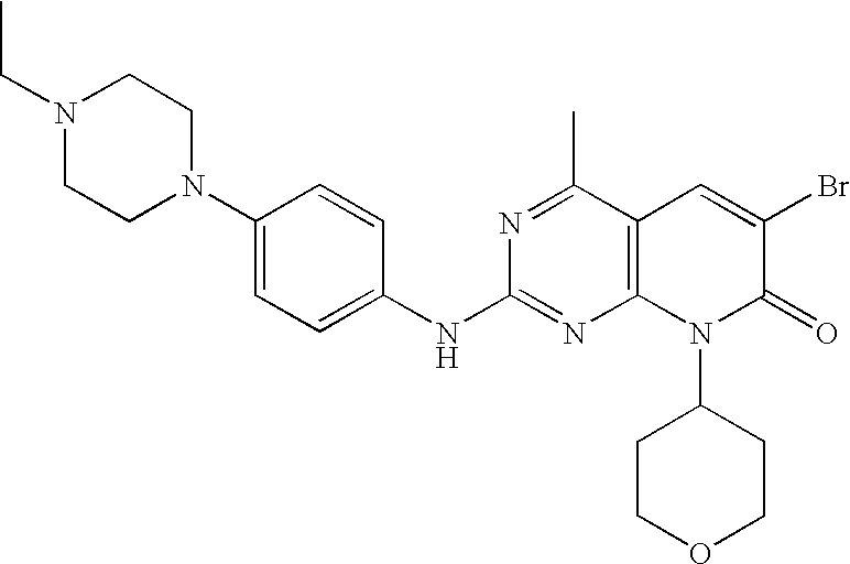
C1(NC2=NC3=C(C(C)=N2)C=C(Br)C(=O)N3C2CCOCC2)=CC=C(N2CCN(CC)CC2)C=C1
